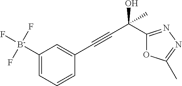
C1([B-](F)(F)F)=CC=CC(C#CC(O)(C)C2=NN=C(C)O2)=C1
